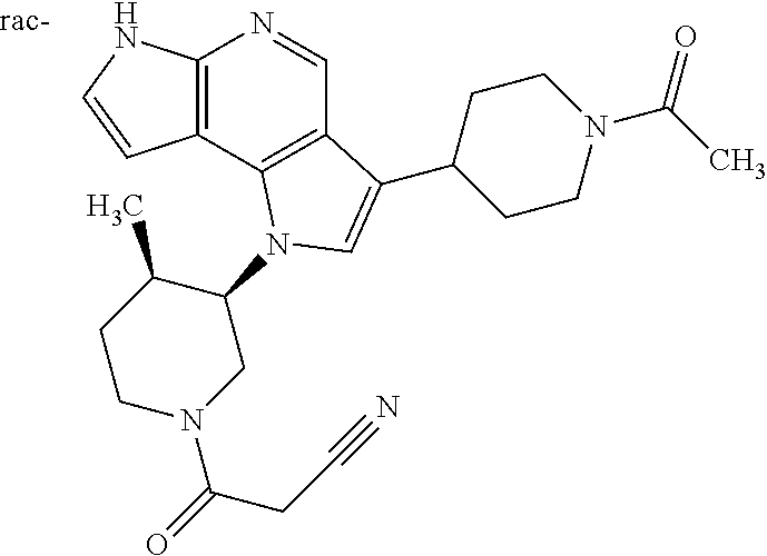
C12=C(NC=C1)N=CC1=C2N(C2C(C)CCN(C(CC#N)=O)C2)C=C1C1CCN(C(=O)C)CC1
